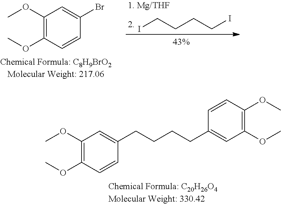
ICCCCI.C1(OC)=C(OC)C=CC(Br)=C1.C1(OC)=C(OC)C=CC(CCCCC2=CC(OC)=C(OC)C=C2)=C1
